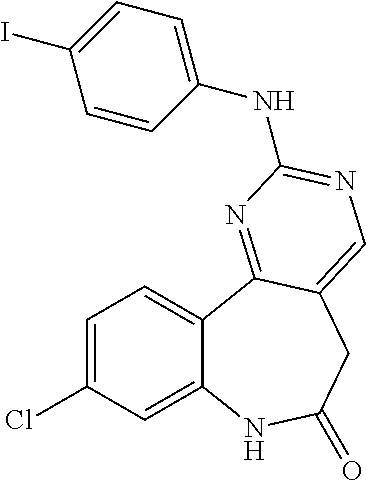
C1=C(Cl)C=C2C(=C1)C1=NC(NC3=CC=C(I)C=C3)=NC=C1CC(=O)N2
